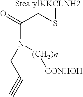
O=C(CS[StearylKKCLNH2])N(CC#C)[(CH2)n][CONHOH]
